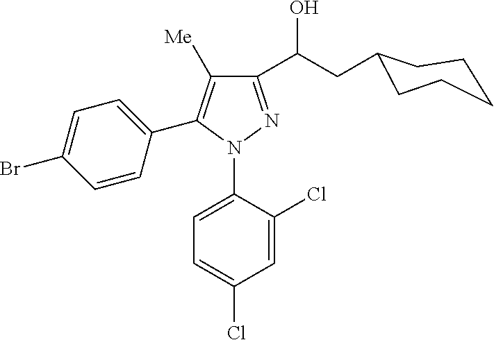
C1=C(Br)C=CC(C2=C([Me])C(C(CC3CCCCC3)O)=NN2C2=CC=C(Cl)C=C2Cl)=C1
